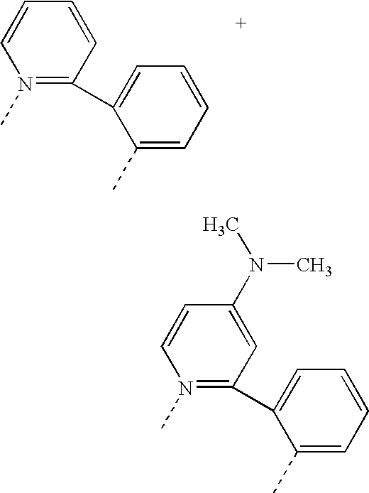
N1(C)=C(C2=CC=CC=C2C)C=CC=C1.N1(C)=C(C2=CC=CC=C2C)C=C(N(C)C)C=C1
